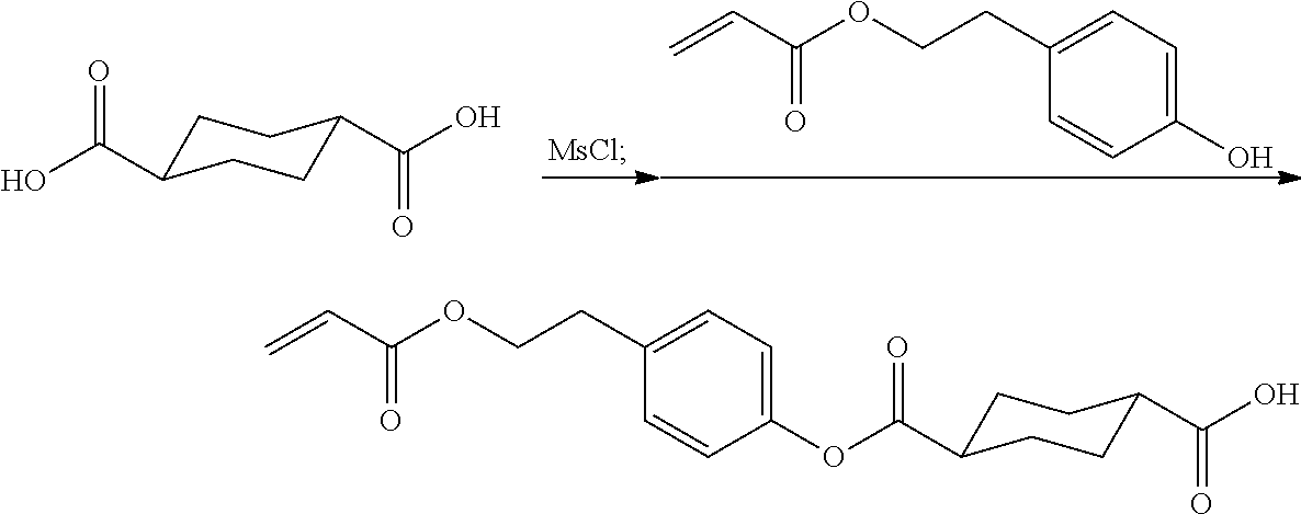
C1C(C(O)=O)CCC(C(O)=O)C1.C=CC(OCCC1=CC=C(O)C=C1)=O.C1C(C(OC2=CC=C(CCOC(C=C)=O)C=C2)=O)CCC(C(O)=O)C1
